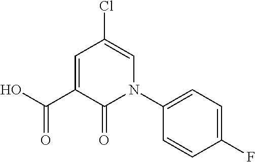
C1(C(=O)O)=CC(Cl)=CN(C2=CC=C(F)C=C2)C1=O
